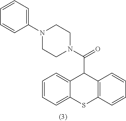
C1=CC=C2C(=C1)C(C(N1CCN(C3=CC=CC=C3)CC1)=O)C1=C(S2)C=CC=C1
